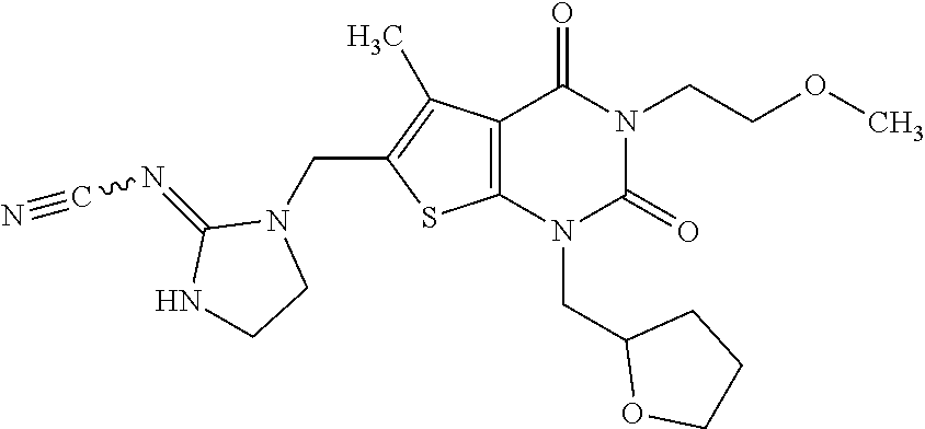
C12=C(N(CC3OCCC3)C(=O)N(CCOC)C1=O)SC(CN1C(=NC#N)NCC1)=C2C
